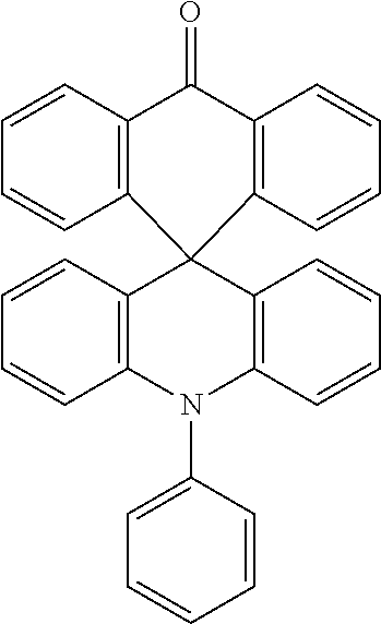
C1=CC2=C(C=C1)N(C1=CC=CC=C1)C1=C(C23C2=C(C=CC=C2)C(=O)C2=C3C=CC=C2)C=CC=C1
